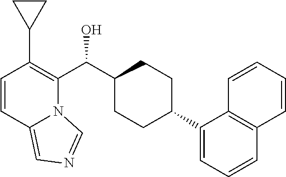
C1=CC2=CN=CN2C(C(C2CCC(C3=CC=CC4=C3C=CC=C4)CC2)O)=C1C1CC1
